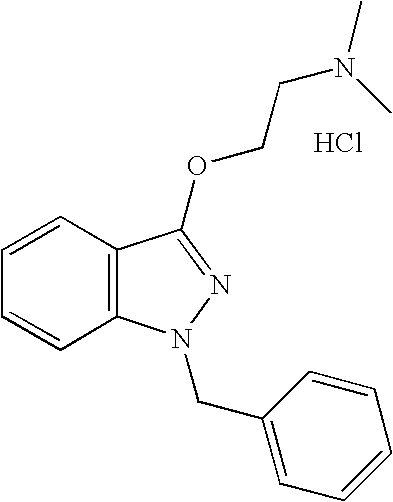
C1=CC=CC2=C1C(OCCN(C)C)=NN2CC1=CC=CC=C1.Cl
